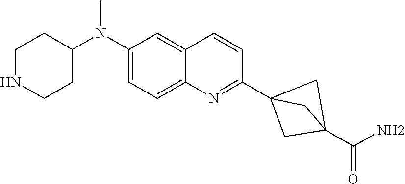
C1NCCC(N(C2=CC=C3C(=C2)C=CC(C24CC(C(=O)N)(C2)C4)=N3)C)C1
